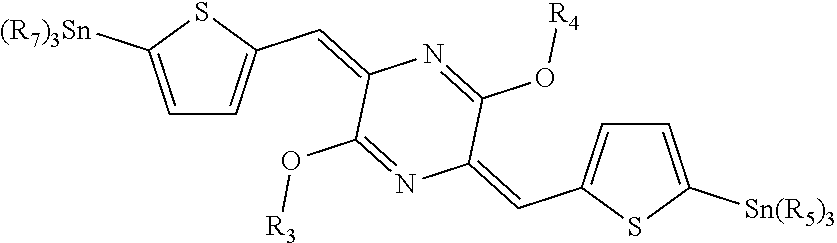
C1=C([(R7)3Sn])SC(C=C2C(O[R3])=NC(=CC3=CC=C([Sn(R5)3])S3)C(O[R4])=N2)=C1
